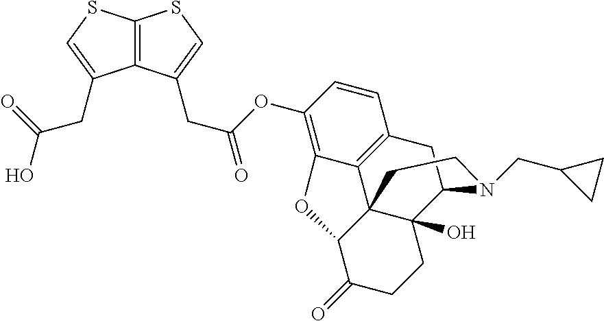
C12=C(SC=C1CC(O)=O)SC=C2CC(=O)OC1=C2C3=C(C=C1)CC1C4(O)C3(C(C(=O)CC4)O2)CCN1CC1CC1
